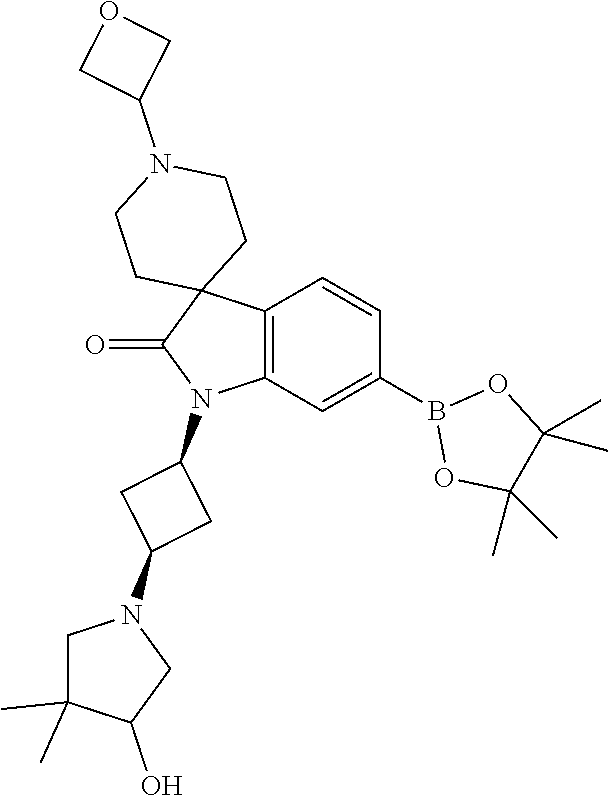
C12=C(C=C(B3OC(C)(C)C(C)(C)O3)C=C1)N(C1CC(N3CC(C)(C)C(O)C3)C1)C(=O)C21CCN(C2COC2)CC1
